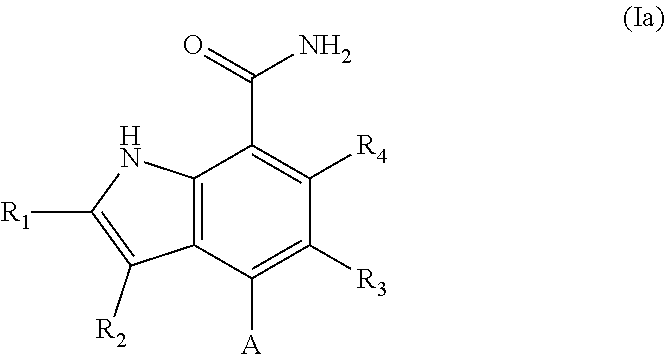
C12=C(C([A])=C([R3])C([R4])=C1C(N)=O)C([R2])=C([R1])N2
